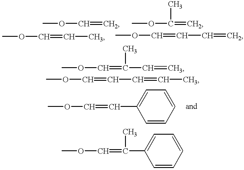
COC=C.COC(=C)C.COC=CC.COC=CC=C.COC=C(C)C1=CC=CC=C1.COC=CC1=CC=CC=C1.COC=C(C=C)C.COC=CC=CC
